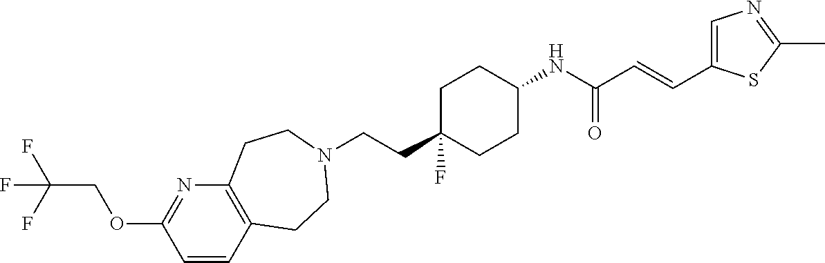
C(CC1(F)CCC(NC(C=CC2=CN=C(C)S2)=O)CC1)N1CCC2=C(N=C(OCC(F)(F)F)C=C2)CC1
